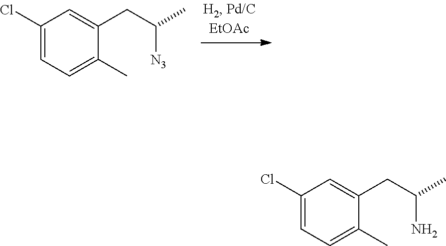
C1(Cl)=CC=C(C)C(CC(N)C)=C1.C1(Cl)=CC=C(C)C(CC([N3])C)=C1
